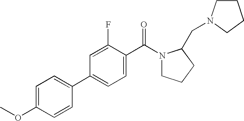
C1(OC)=CC=C(C2=CC=C(C(=O)N3CCCC3CN3CCCC3)C(F)=C2)C=C1
